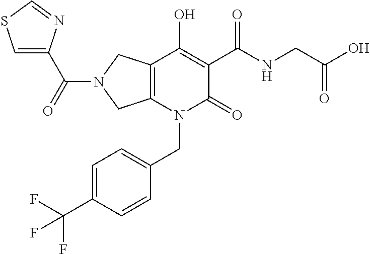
C12=C(N(CC3=CC=C(C(F)(F)F)C=C3)C(=O)C(C(NCC(O)=O)=O)=C1O)CN(C(=O)C1=CSC=N1)C2
